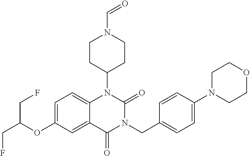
C12=CC=C(OC(CF)CF)C=C1C(=O)N(CC1=CC=C(N3CCOCC3)C=C1)C(=O)N2C1CCN(C=O)CC1
